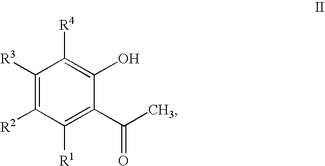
C1([R3])=C([R2])C([R1])=C(C(=O)C)C(O)=C1[R4]
